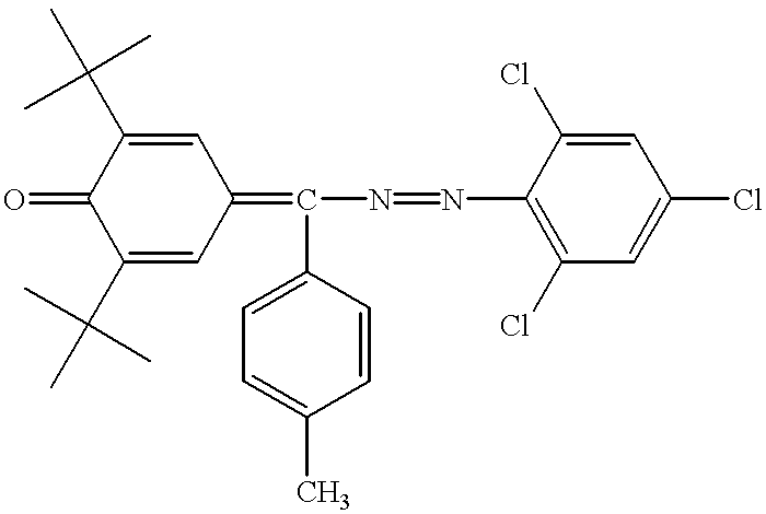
C1(C(C)(C)C)=CC(=C(N=NC2=C(Cl)C=C(Cl)C=C2Cl)C2=CC=C(C)C=C2)C=C(C(C)(C)C)C1=O
